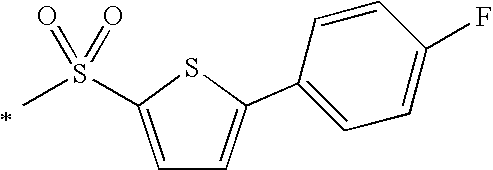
C1=C(S(=O)(=O)C)SC(C2=CC=C(F)C=C2)=C1
